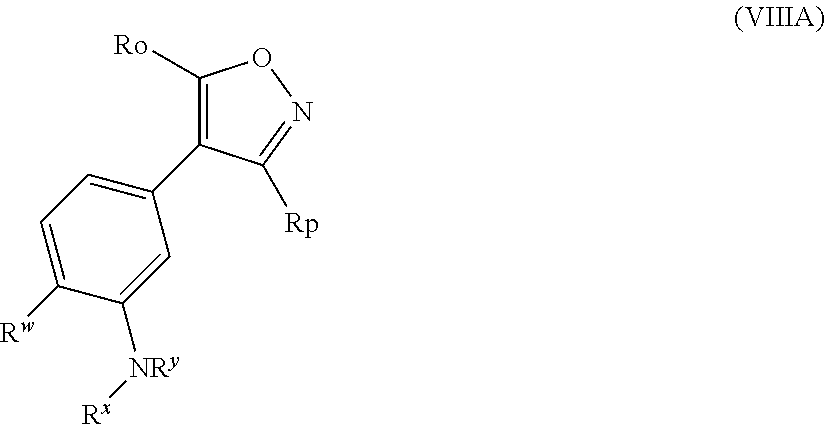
C1([Ro])=C(C2=CC=C([Rw])C([NRy][Rx])=C2)C([Rp])=NO1
